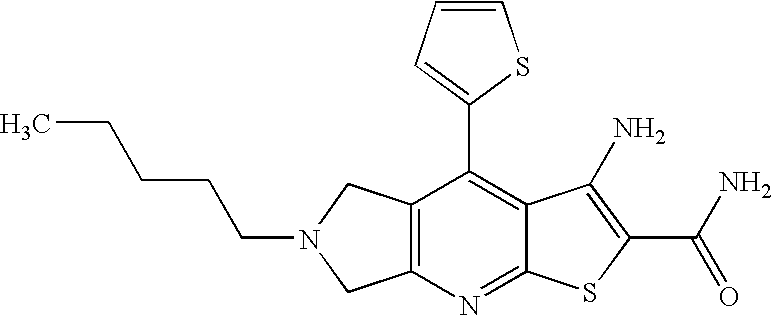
C12=C(CN(CCCCC)C1)C(C1=CC=CS1)=C1C(=N2)SC(C(N)=O)=C1N
